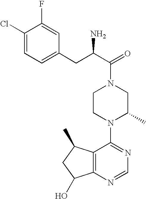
C12=C(N=CN=C1N1C(C)CN(C(=O)C(N)CC3=CC=C(Cl)C(F)=C3)CC1)C(O)CC2C
